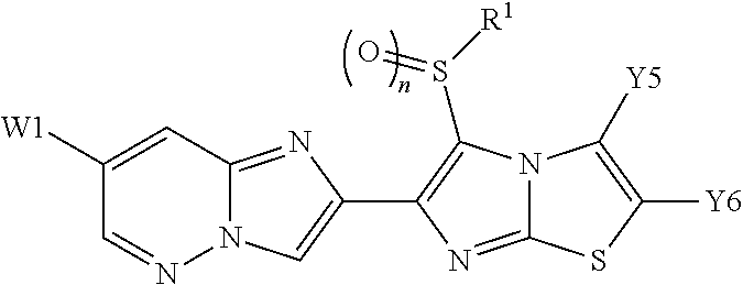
C1([W1])=CC2=NC(C3=C(S([R1])=O)N4C(=N3)SC([Y6])=C4[Y5])=CN2N=C1
